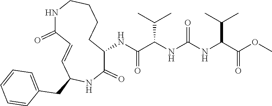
C1(NC(C(NC(NC(C(OC)=O)C(C)C)=O)C(C)C)=O)C(=O)NC(CC2=CC=CC=C2)C=CC(=O)NCCCC1
